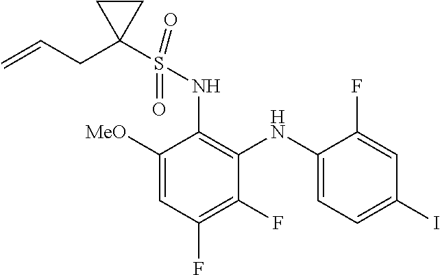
C1([MeO])=CC(F)=C(F)C(NC2=CC=C(I)C=C2F)=C1NS(C1(CC=C)CC1)(=O)=O
